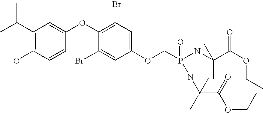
CC(C1=C(O)C=CC(OC2=C(Br)C=C(OCP(NC(C(OCC)=O)(C)C)(=O)NC(C(=O)OCC)(C)C)C=C2Br)=C1)C
